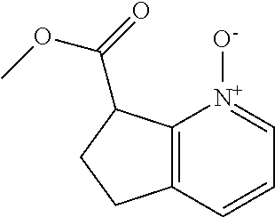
C12=C(C=CC=[N+]1[O-])CCC2C(=O)OC
